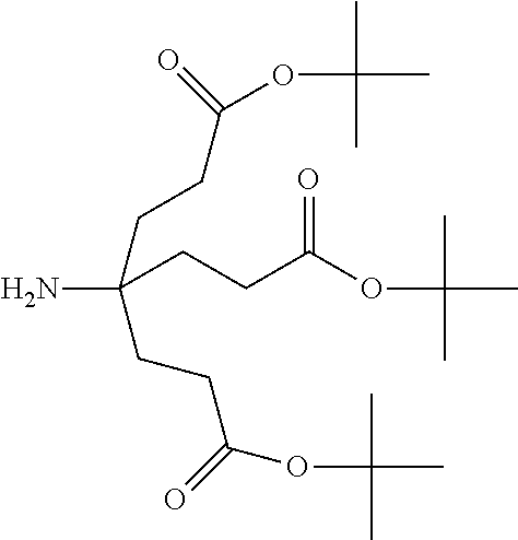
NC(CCC(=O)OC(C)(C)C)(CCC(OC(C)(C)C)=O)CCC(OC(C)(C)C)=O
